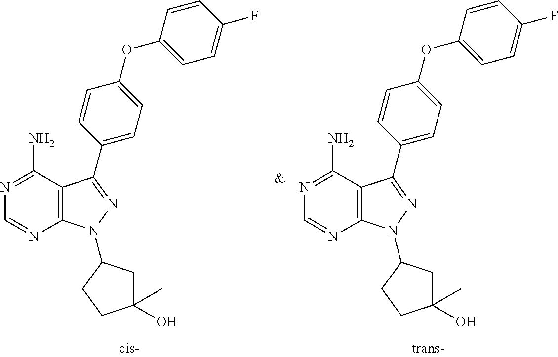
C12=C(N(C3CC(O)(C)CC3)N=C1C1=CC=C(OC3=CC=C(F)C=C3)C=C1)N=CN=C2N.C12=C(N(C3CC(O)(C)CC3)N=C1C1=CC=C(OC3=CC=C(F)C=C3)C=C1)N=CN=C2N
